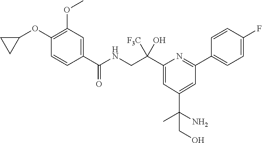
C1(C(NCC(C2=CC(C(CO)(N)C)=CC(C3=CC=C(F)C=C3)=N2)([F3C])O)=O)=CC(OC)=C(OC2CC2)C=C1
